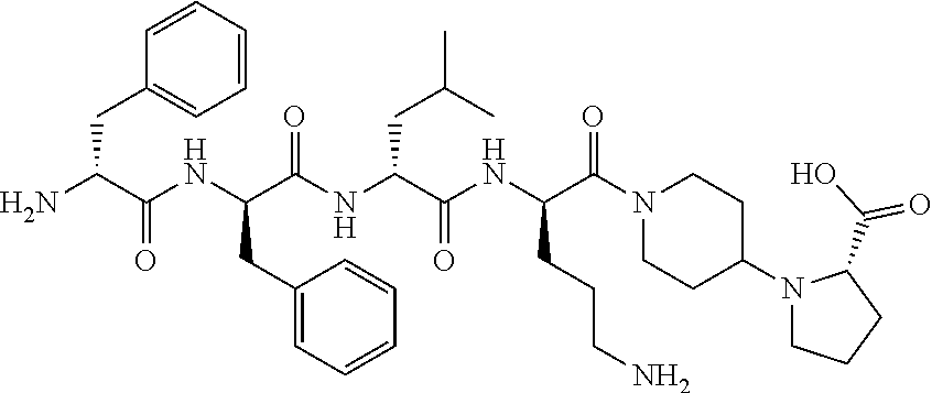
C1=CC=CC=C1CC(N)C(NC(C(NC(C(NC(C(N1CCC(N2CCCC2C(O)=O)CC1)=O)CCCN)=O)CC(C)C)=O)CC1=CC=CC=C1)=O
